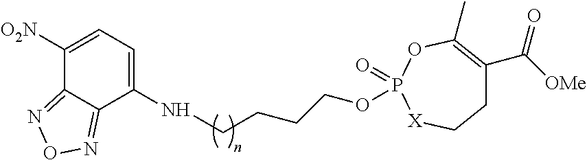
C1([O2N])=CC=C(NCCCCOP2(=O)OC(C)=C(C([OMe])=O)CC[X]2)C2=NON=C12
